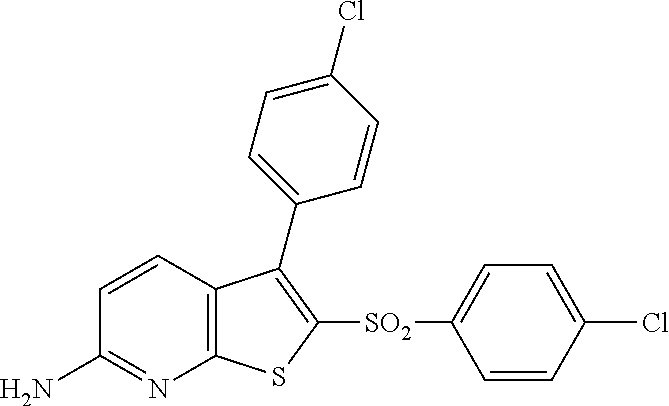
C1=CC2=C(N=C1N)SC([SO2]C1=CC=C(Cl)C=C1)=C2C1=CC=C(Cl)C=C1
